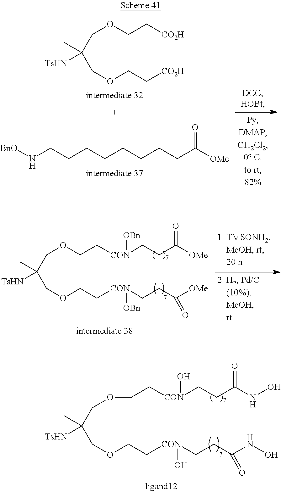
C(C(COCC[CO2H])(C)[TsHN])OCC[CO2H].[BnO]NCCCCCCCCC(=O)[OMe].C(C(COCC[CON]([OBn])CCC([OMe])=O)(C)[TsHN])OCC[CON]([OBn])CCC([OMe])=O.C(C(COCC[CON](O)CCC(NO)=O)(C)[TsHN])OCC[CON](CCC(NO)=O)O
